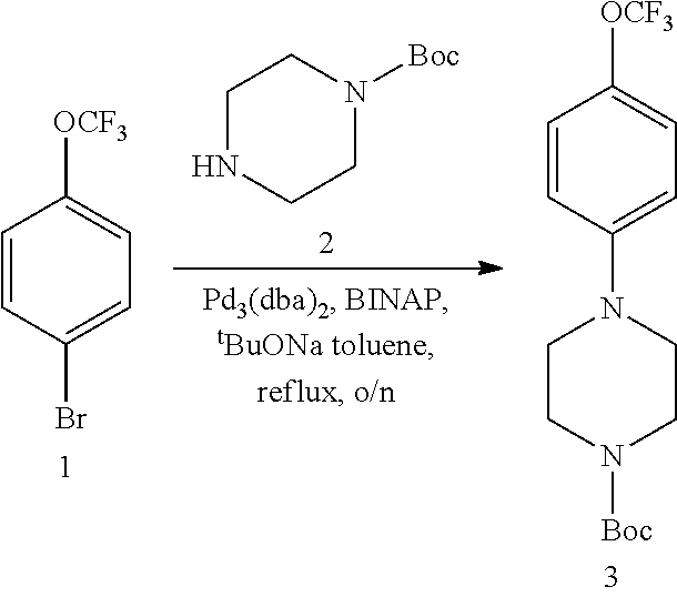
C1=CC(Br)=CC=C1[OCF3].C1=CC(N2CCN([Boc])CC2)=CC=C1[OCF3].C1NCCN([Boc])C1
